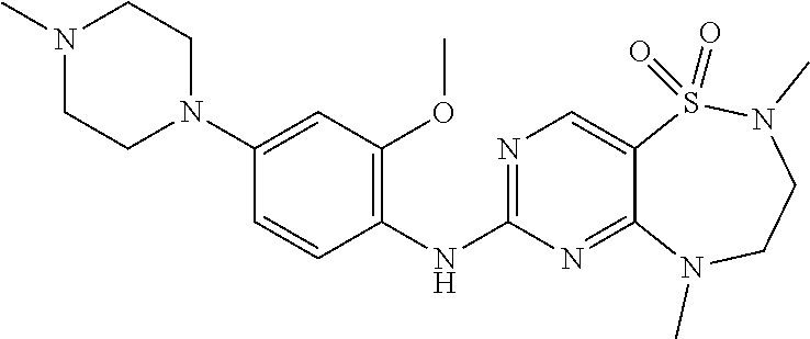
N1(C)CCN(C2=CC(OC)=C(NC3=NC=C4C(=N3)N(C)CCN(C)S4(=O)=O)C=C2)CC1
